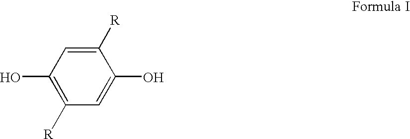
C1(O)=C([R])C=C(O)C([R])=C1
